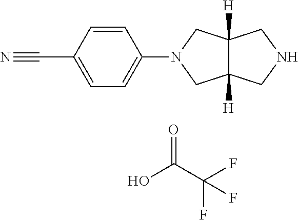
C(F)(F)(C(O)=O)F.C1(C#N)=CC=C(N2CC3([H])C([H])(C2)CNC3)C=C1
